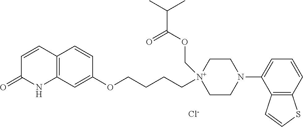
[Cl-].C12=C(C=C(OCCCC[N+]3(COC(C(C)C)=O)CCN(C4=CC=CC5=C4C=CS5)CC3)C=C1)NC(=O)C=C2
